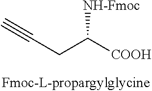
C#CCC([COOH])[NH-Fmoc]
